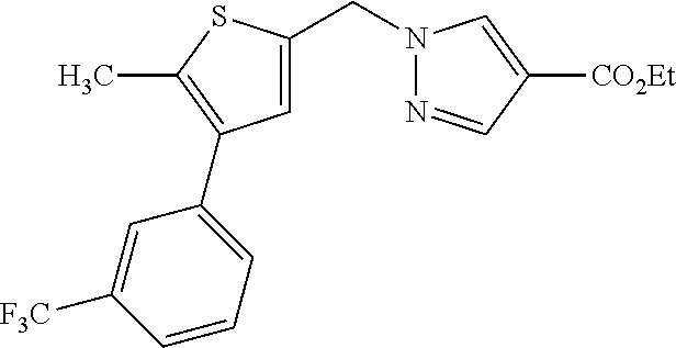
C1=C(CN2N=CC([CO2Et])=C2)SC(C)=C1C1=CC=CC([F3C])=C1
